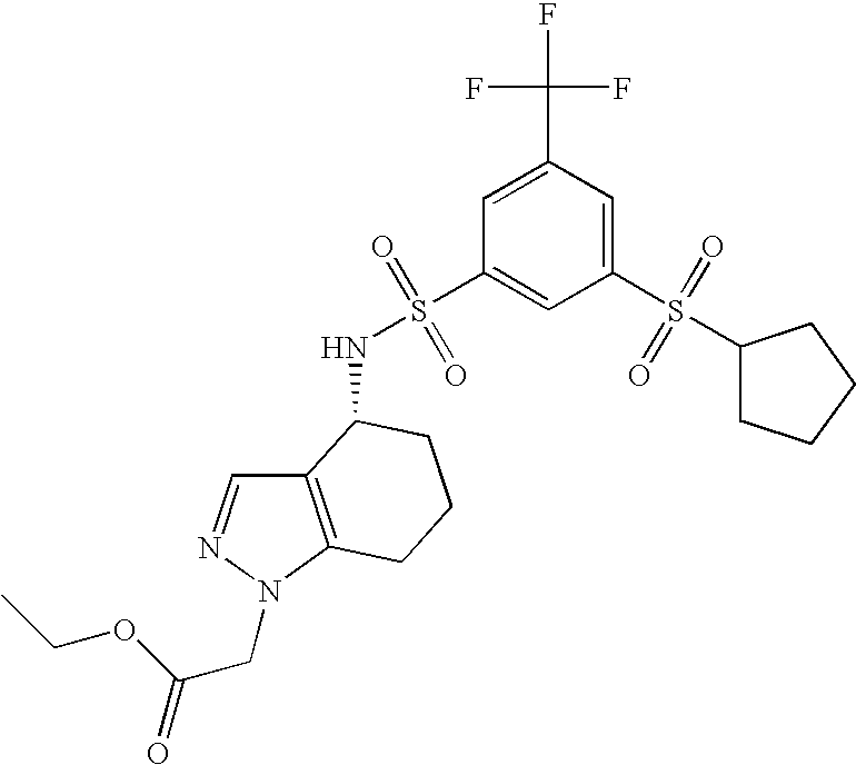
N(S(=O)(=O)C1=CC(S(=O)(=O)C2CCCC2)=CC(C(F)(F)F)=C1)C1C2=C(N(CC(=O)OCC)N=C2)CCC1
